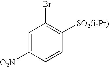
C1=C([O2N])C=CC([SO2(i-Pr)])=C1Br
